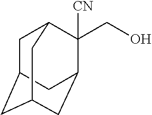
C1C2CC3CC(C([CN])(CO)C1C3)C2
